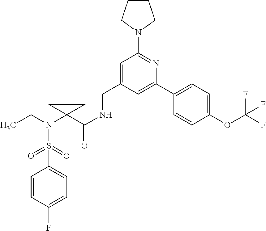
C1(S(N(CC)C2(C(NCC3=CC(N4CCCC4)=NC(C4=CC=C(OC(F)(F)F)C=C4)=C3)=O)CC2)(=O)=O)=CC=C(F)C=C1
